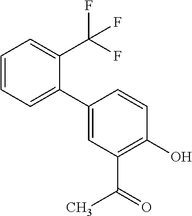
C1(C2=CC=CC=C2C(F)(F)F)=CC(C(=O)C)=C(O)C=C1
